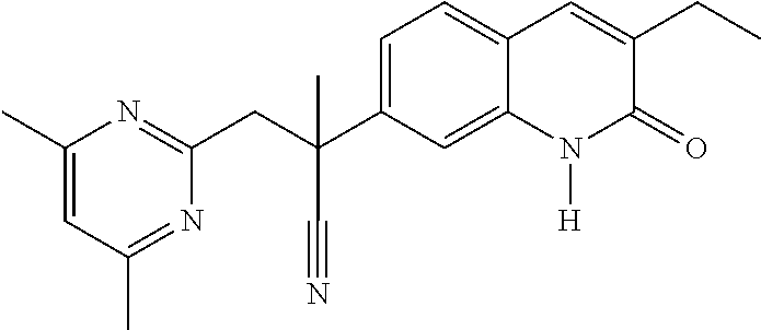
C(C1=CC=C2C(=C1)N([H])C(=O)C(CC)=C2)(CC1=NC(C)=CC(C)=N1)(C#N)C
